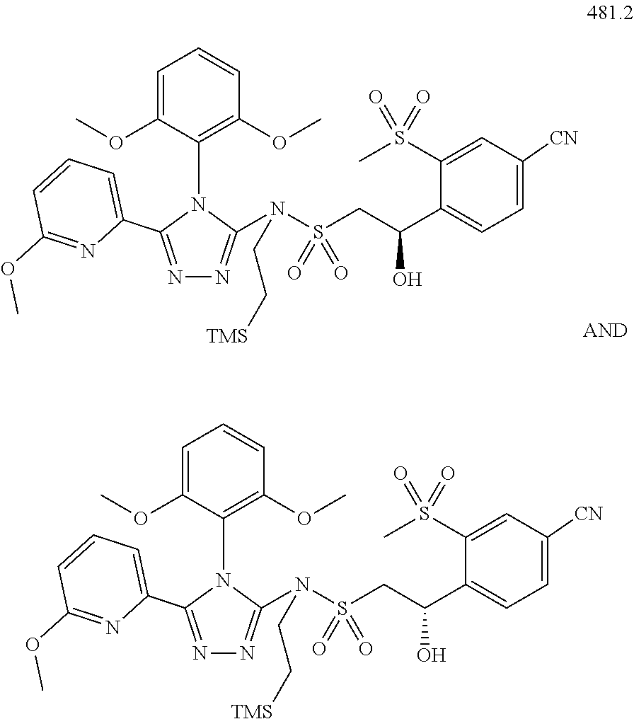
N1=C(C2=CC=CC(OC)=N2)N(C2=C(OC)C=CC=C2OC)C(N(S(CC(C2=CC=C([CN])C=C2S(C)(=O)=O)O)(=O)=O)CC[TMS])=N1.N1=C(C2=CC=CC(OC)=N2)N(C2=C(OC)C=CC=C2OC)C(N(S(CC(C2=CC=C([CN])C=C2S(C)(=O)=O)O)(=O)=O)CC[TMS])=N1
